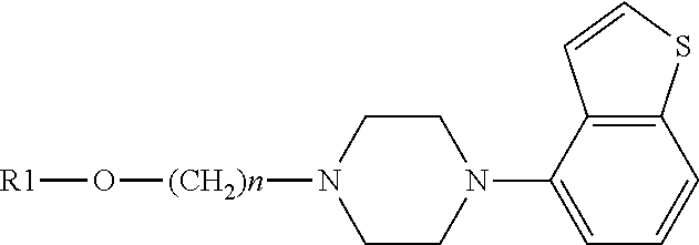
C12=C(C(N3CCN([(CH2)n]O[R1])CC3)=CC=C1)C=CS2
